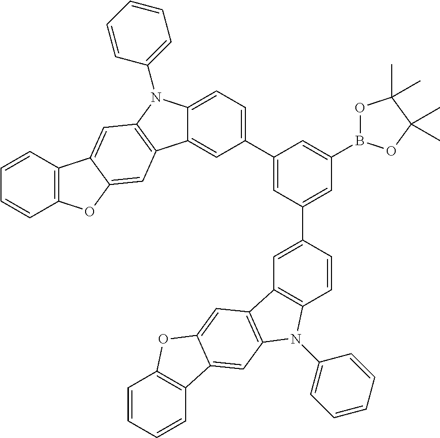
C12=C(C=CC=C1)C1=CC3=C(C=C1O2)C1=CC(C2=CC(C4=CC5=C(C=C4)N(C4=CC=CC=C4)C4=C5C=C5C(=C4)C4=C(O5)C=CC=C4)=CC(B4OC(C)(C)C(C)(C)O4)=C2)=CC=C1N3C1=CC=CC=C1
